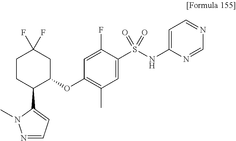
C1(OC2=C(C)C=C(S(NC3=CC=NC=N3)(=O)=O)C(F)=C2)CC(F)(F)CCC1C1=CC=NN1C
